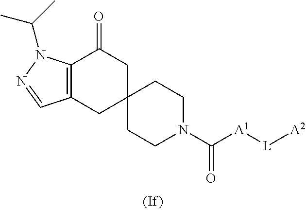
C12=C(N(C(C)C)N=C1)C(=O)CC1(C2)CCN(C([A1][L][A2])=O)CC1
